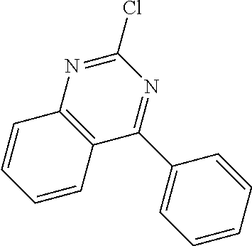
C1(Cl)=NC2=C(C(C3=CC=CC=C3)=N1)C=CC=C2
